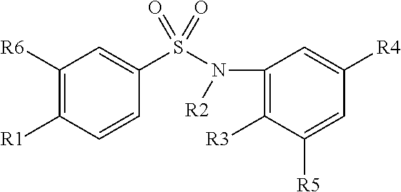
C1([R6])=C([R1])C=CC(S(N([R2])C2=C([R3])C([R5])=CC([R4])=C2)(=O)=O)=C1
